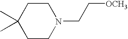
C1C(C)(C)CCN(CC[OCH3])C1
